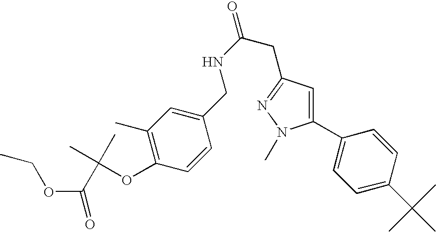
C1=CC(CNC(=O)CC2=NN(C)C(C3=CC=C(C(C)(C)C)C=C3)=C2)=CC(C)=C1OC(C)(C)C(=O)OCC
